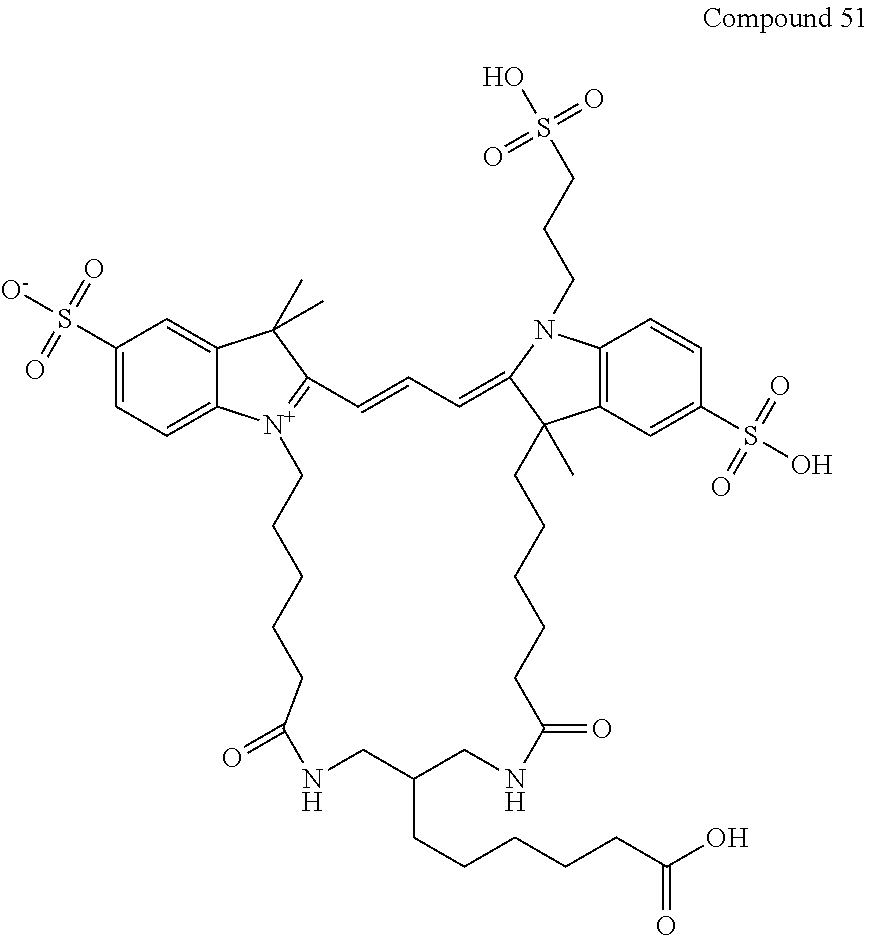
C1(S([O-])(=O)=O)=CC=C2C(=C1)C(C)(C)C1=[N+]2CCCCCC(=O)NCC(CCCCCC(O)=O)CNC(=O)CCCCCC2(C)C3=C(C=CC(S(O)(=O)=O)=C3)N(CCCS(O)(=O)=O)C2=CC=C1
